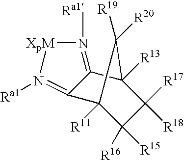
C12([R13])C([R17])([R18])C([R15])([R16])C([R11])(C1([R20])[R19])C1=N([Ra1])[XpM]N([Ra1])=C21
